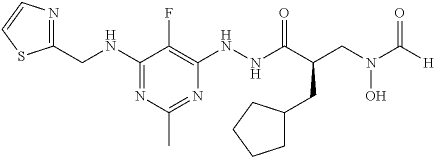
C1(NCC2=NC=CS2)=NC(C)=NC(NNC(C(CN(C([H])=O)O)CC2CCCC2)=O)=C1F
